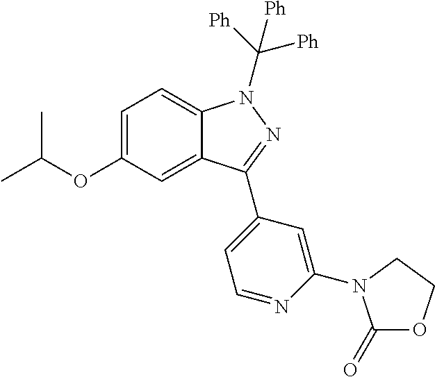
C1=C(OC(C)C)C=C2C(=C1)N(C([Ph])([Ph])[Ph])N=C2C1=CC=NC(N2C(=O)OCC2)=C1
